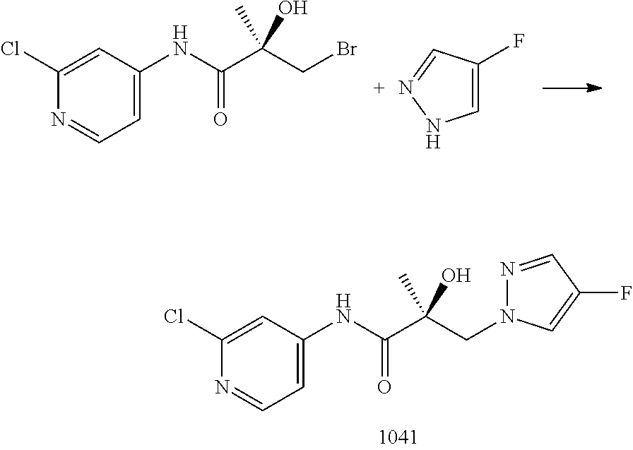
C1(Cl)=CC(NC(C(CBr)(O)C)=O)=CC=N1.C1=C(F)C=NN1.C1(Cl)=CC(NC(C(CN2N=CC(F)=C2)(O)C)=O)=CC=N1
